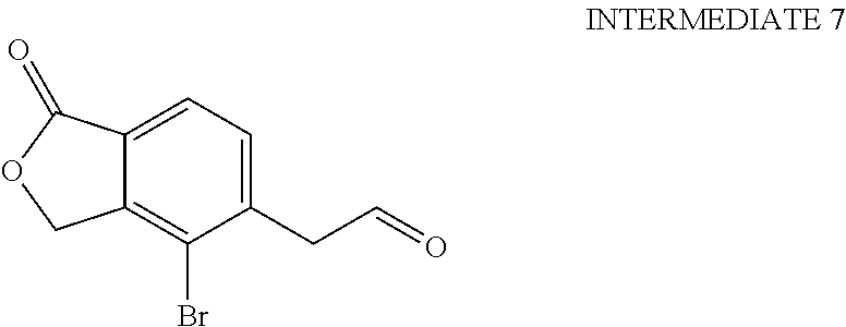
C12=CC=C(CC=O)C(Br)=C1COC2=O
